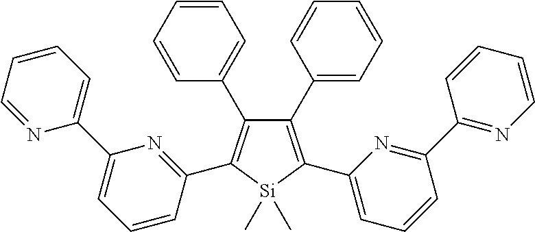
C1(C2=CC=CC=C2)=C(C2=CC=CC(C3=NC=CC=C3)=N2)[Si](C)(C)C(C2=NC(C3=CC=CC=N3)=CC=C2)=C1C1=CC=CC=C1
